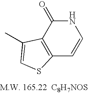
C12=C(C(=O)NC=C1)C(C)=CS2
